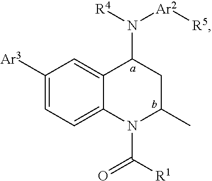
[Ar3]C1=CC=C2C(=C1)C(N([R4])[Ar2][R5])CC(C)N2C([R1])=O
